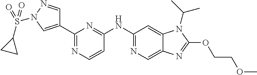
C1=NN(S(C2CC2)(=O)=O)C=C1C1=NC=CC(NC2=NC=C3C(=C2)N(C(C)C)C(OCCOC)=N3)=N1
